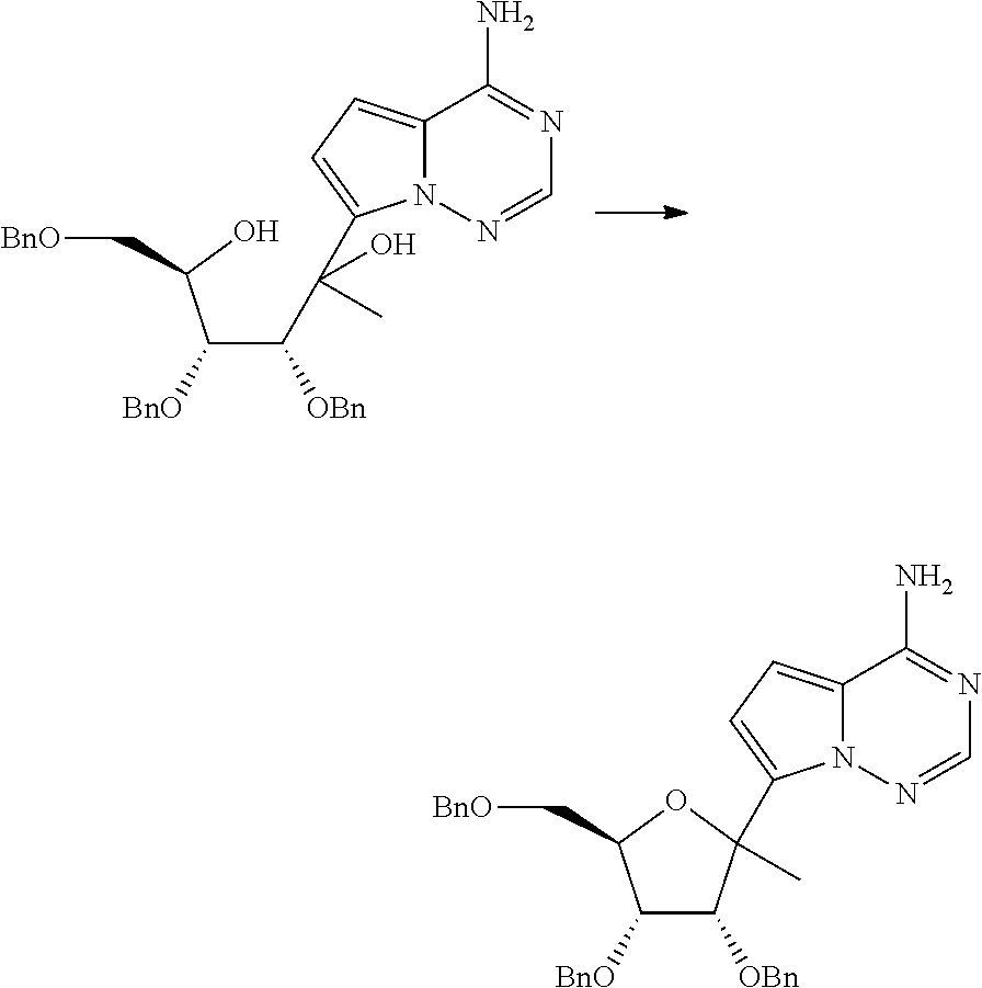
C1([BnO])C([OBn])C(C)(C2=CC=C3N2N=CN=C3N)OC1C[BnO].C(C([OBn])C(C1=CC=C2N1N=CN=C2N)(O)C)(C(O)C[BnO])[BnO]
